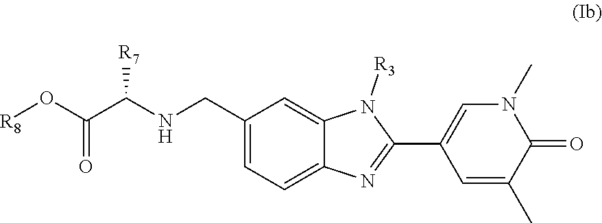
C1=C(CNC(C(O[R8])=O)[R7])C=C2C(=C1)N=C(C1=CN(C)C(=O)C(C)=C1)N2[R3]
